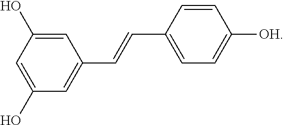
C1=C(O)C=C(O)C=C1C=CC1=CC=C([OH])C=C1
